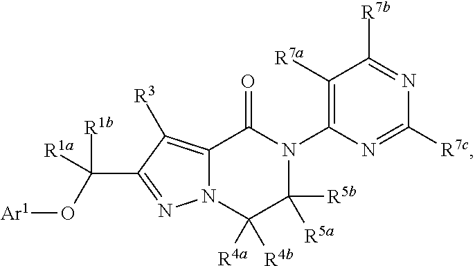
N12C(=C([R3])C(C(O[Ar1])([R1b])[R1a])=N1)C(=O)N(C1=C([R7a])C([R7b])=NC([R7c])=N1)C([R5a])([R5b])C2([R4a])[R4b]
